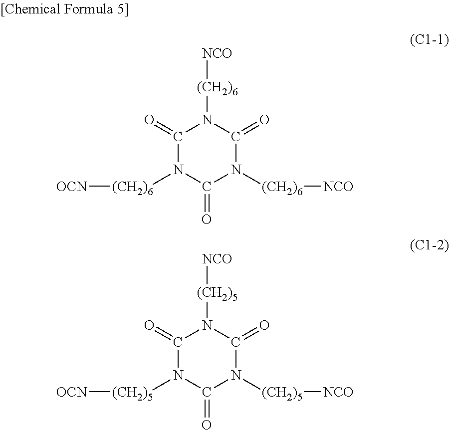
[NCO][(CH2)6]N1C(=O)N([(CH2)6][OCN])C(=O)N([(CH2)6][NCO])C1=O.[NCO][(CH2)5]N1C(=O)N([(CH2)5][OCN])C(=O)N([(CH2)5][NCO])C1=O
